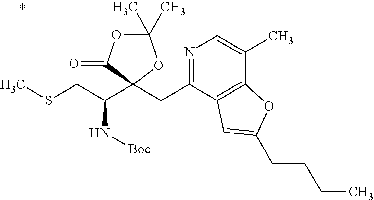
N1=C(CC2(C(CSC)N[Boc])OC(C)(C)OC2=O)C2=C(C(C)=C1)OC(CCCC)=C2
